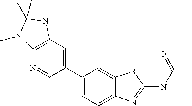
C1(C2=CC3=C(N=C2)N(C)C(C)(C)N3)=CC=C2C(=C1)SC(NC(C)=O)=N2
